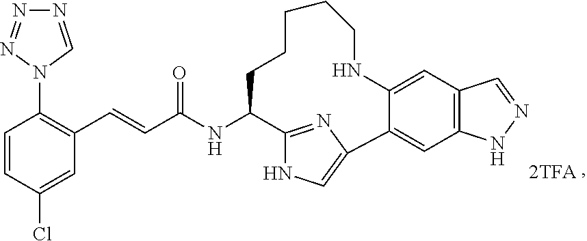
C1=CC(Cl)=CC(C=CC(NC2C3=NC(=CN3)C3=CC4=C(C=C3NCCCCC2)C=NN4)=O)=C1N1C=NN=N1
